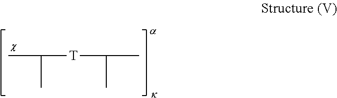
CC(C)[T]C(C)C
